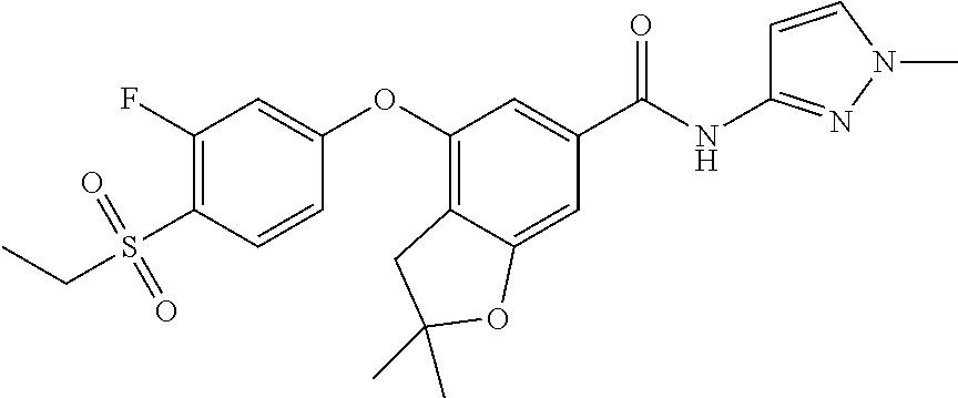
C1(F)=C(S(CC)(=O)=O)C=CC(OC2=C3C(=CC(C(=O)NC4=NN(C)C=C4)=C2)OC(C)(C)C3)=C1
